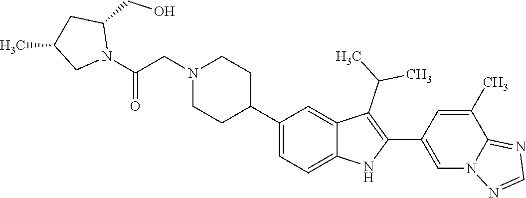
C1(C2CCN(CC(N3C(CO)CC(C)C3)=O)CC2)=CC=C2C(=C1)C(C(C)C)=C(C1=CN3C(=NC=N3)C(C)=C1)N2
